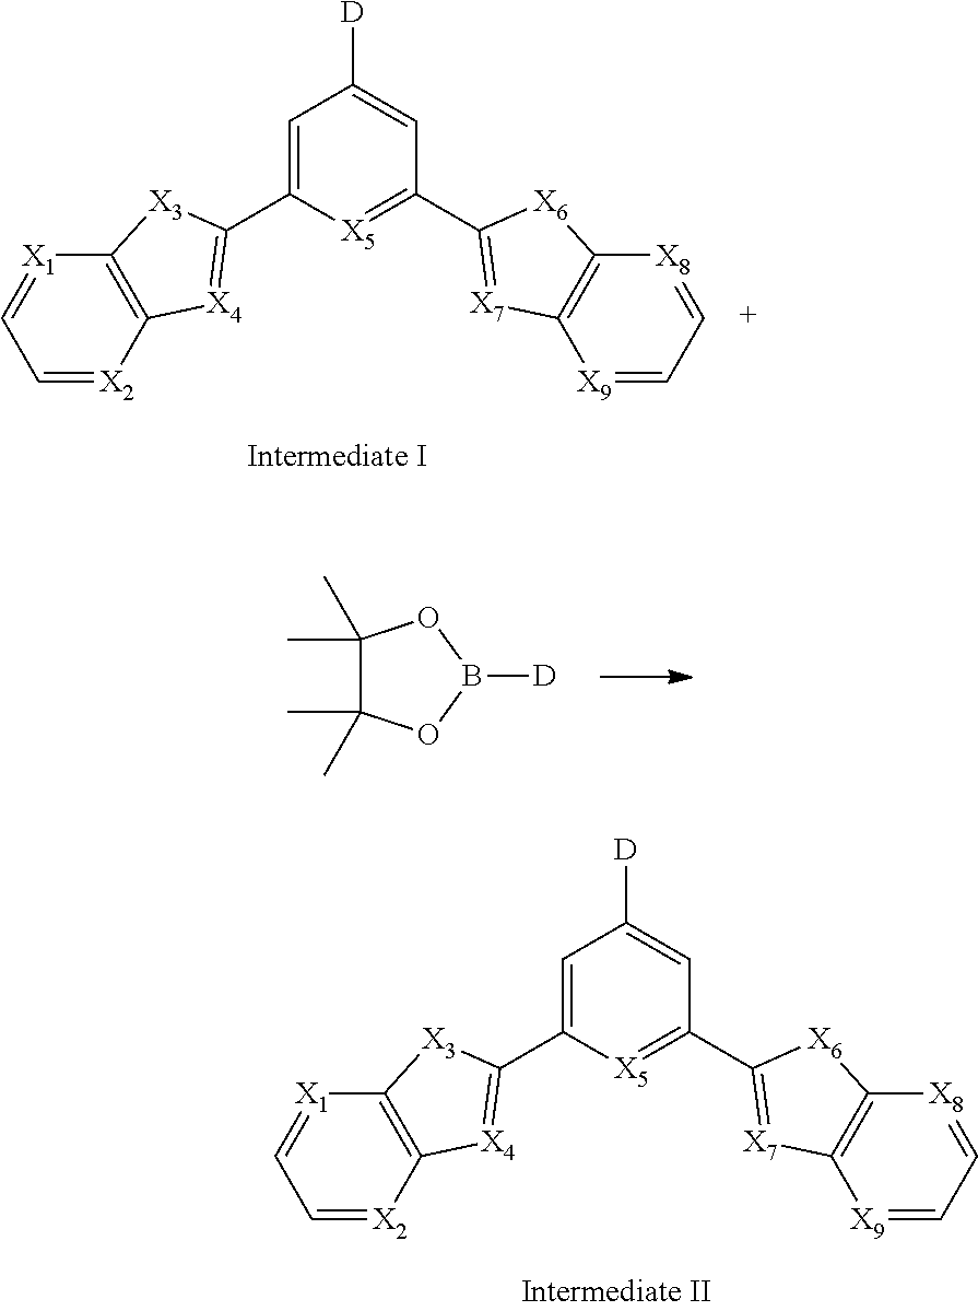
C1=C(C2=[X4]C3=C([X1]=CC=[X2]3)[X3]2)[X5]=C(C2=[X7]C3=C([X8]=CC=[X9]3)[X6]2)C=C1[D].C1=C(C2=[X4]C3=C([X1]=CC=[X2]3)[X3]2)[X5]=C(C2=[X7]C3=C([X8]=CC=[X9]3)[X6]2)C=C1[D].C1(C)(C)C(C)(C)OB([D])O1
